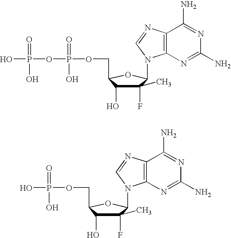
C1(F)(C)C(O)C(COP(=O)(O)OP(=O)(O)O)OC1N1C2=C(N=C1)C(N)=NC(N)=N2.C1(F)(C)C(O)C(COP(=O)(O)O)OC1N1C2=C(N=C1)C(N)=NC(N)=N2
